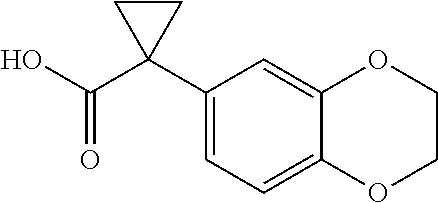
C1(C2(C(O)=O)CC2)=CC=C2C(=C1)OCCO2
